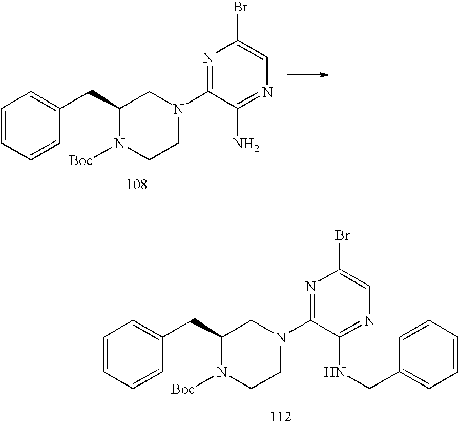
C1=CC=CC(CC2N([Boc])CCN(C3=NC(Br)=CN=C3N)C2)=C1.C1=CC=CC(CC2N([Boc])CCN(C3=NC(Br)=CN=C3NCC3=CC=CC=C3)C2)=C1
